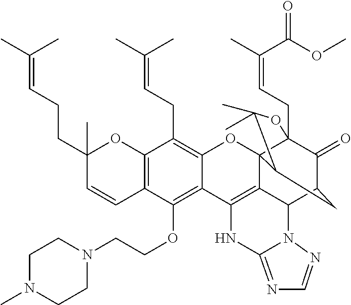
C12=C(C=CC(CCC=C(C)C)(C)O1)C(OCCN1CCN(C)CC1)=C1C(=C2CC=C(C)C)OC23C4(CC=C(C)C(OC)=O)C(=O)C(CC2C(C)(C)O4)C2C3=C1NC1=NC=NN21
